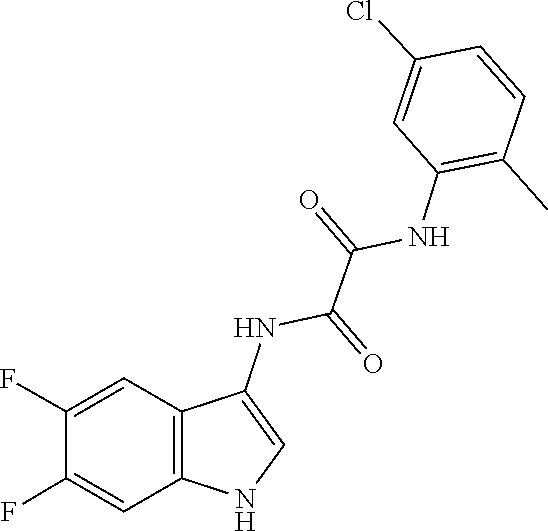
C1=CC(C)=C(NC(C(NC2=CNC3=C2C=C(F)C(F)=C3)=O)=O)C=C1Cl
